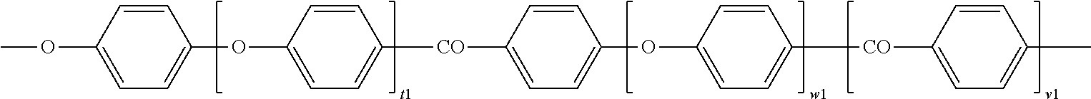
COC1=CC=C(OC2=CC=C([CO]C3=CC=C(OC4=CC=C([CO]C5=CC=C(C)C=C5)C=C4)C=C3)C=C2)C=C1
